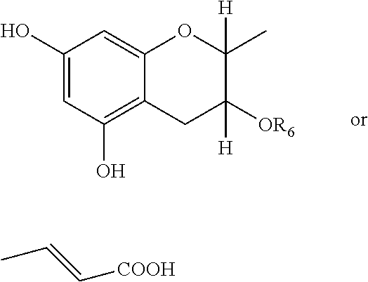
C1(O)=CC(O)=C2C(=C1)OC(C)([H])C([OR6])([H])C2.CC=C[COOH]
